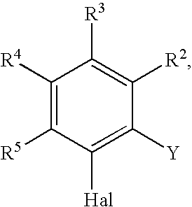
C1([R4])=C([R5])C([Hal])=C([Y])C([R2])=C1[R3]
